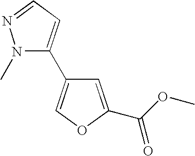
N1(C)C(C2=COC(C(OC)=O)=C2)=CC=N1
